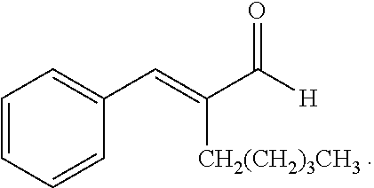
C1=CC=CC(C=C(C([H])=O)[CH2(CH2)3CH3])=C1
